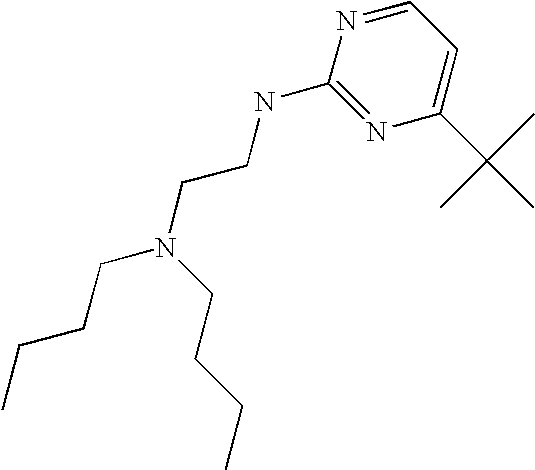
N1=CC=C(C(C)(C)C)N=C1NCCN(CCCC)CCCC
